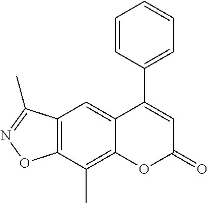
C12=C(C(C)=C3C(=C1)C(C1=CC=CC=C1)=CC(=O)O3)ON=C2C
